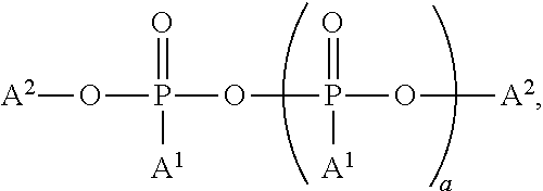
[A2]OP(OP(O[A2])(=O)[A1])(=O)[A1]
